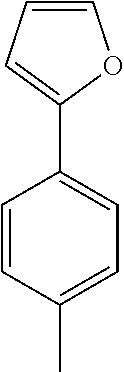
C1=COC(C2=CC=C(C)C=C2)=C1
